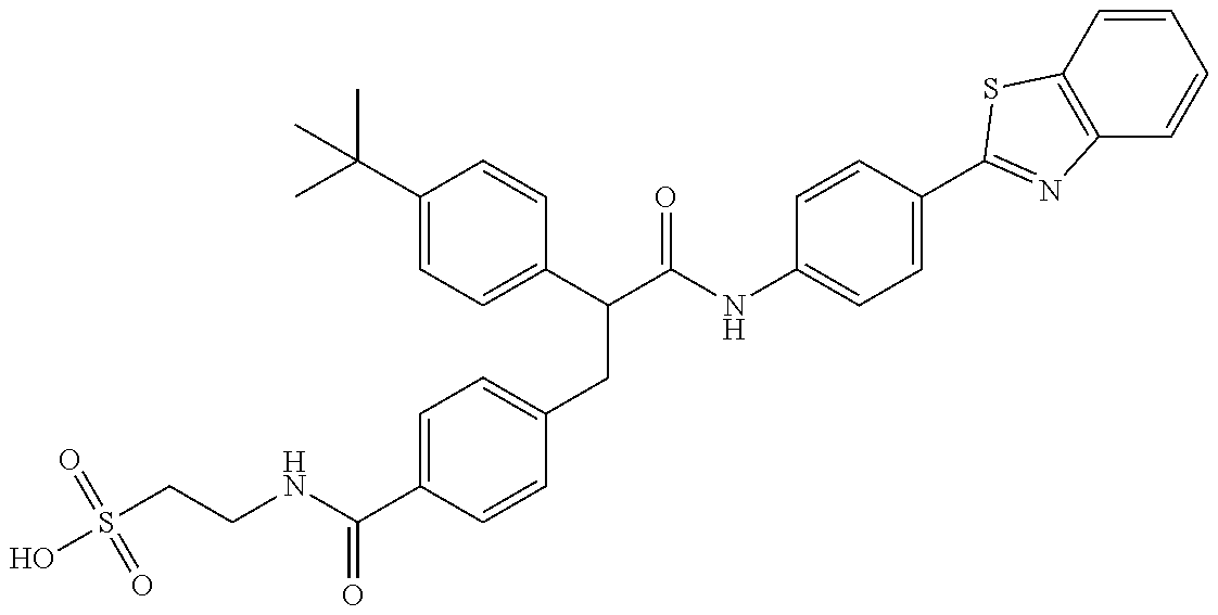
S(CCNC(C1=CC=C(CC(C(NC2=CC=C(C3=NC4=C(C=CC=C4)S3)C=C2)=O)C2=CC=C(C(C)(C)C)C=C2)C=C1)=O)(=O)(=O)O
